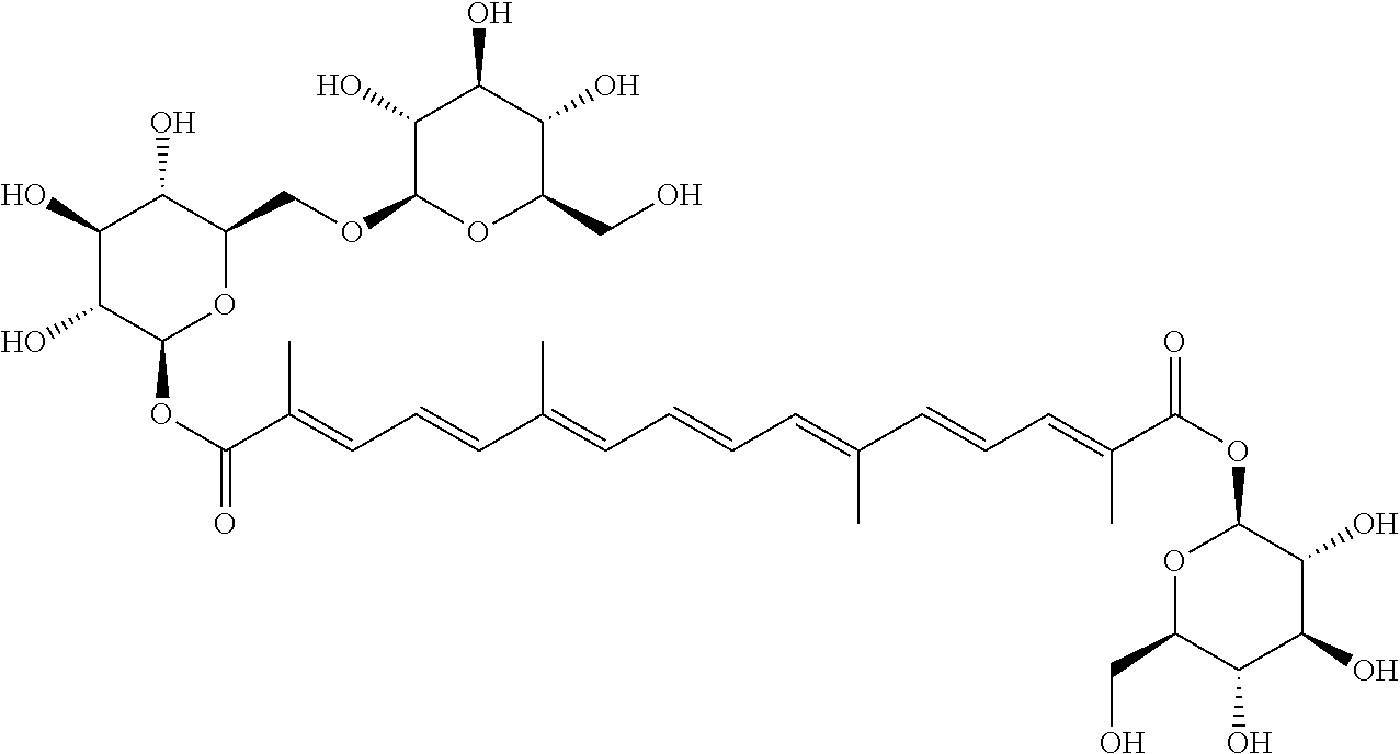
O=C(OC1OC(COC2OC(CO)C(O)C(O)C2O)C(O)C(O)C1O)C(=CC=CC(=CC=CC=C(C=CC=C(C(OC1OC(CO)C(O)C(O)C1O)=O)C)C)C)C
